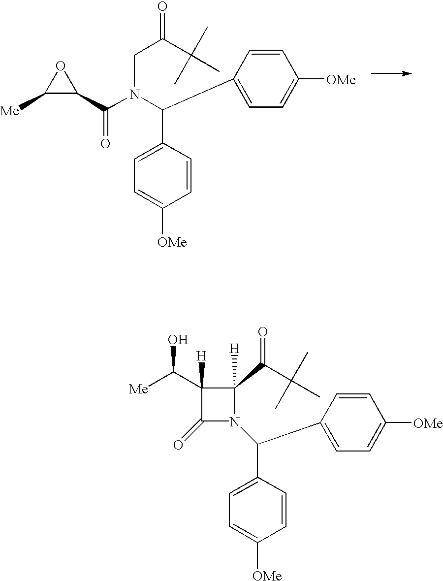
C1([H])(C([Me])O)C(=O)N(C(C2=CC=C([OMe])C=C2)C2=CC=C([OMe])C=C2)C1([H])C(=O)C(C)(C)C.O1C([Me])C1C(=O)N(C(C1=CC=C([OMe])C=C1)C1=CC=C([OMe])C=C1)CC(=O)C(C)(C)C
